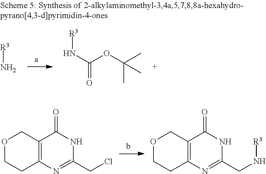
O1CCC2=C(C1)C(=O)NC(CCl)=N2.O1CCC2=C(C1)C(=O)NC(CN[R3])=N2.[R3]N.[R3]NC(OC(C)(C)C)=O
